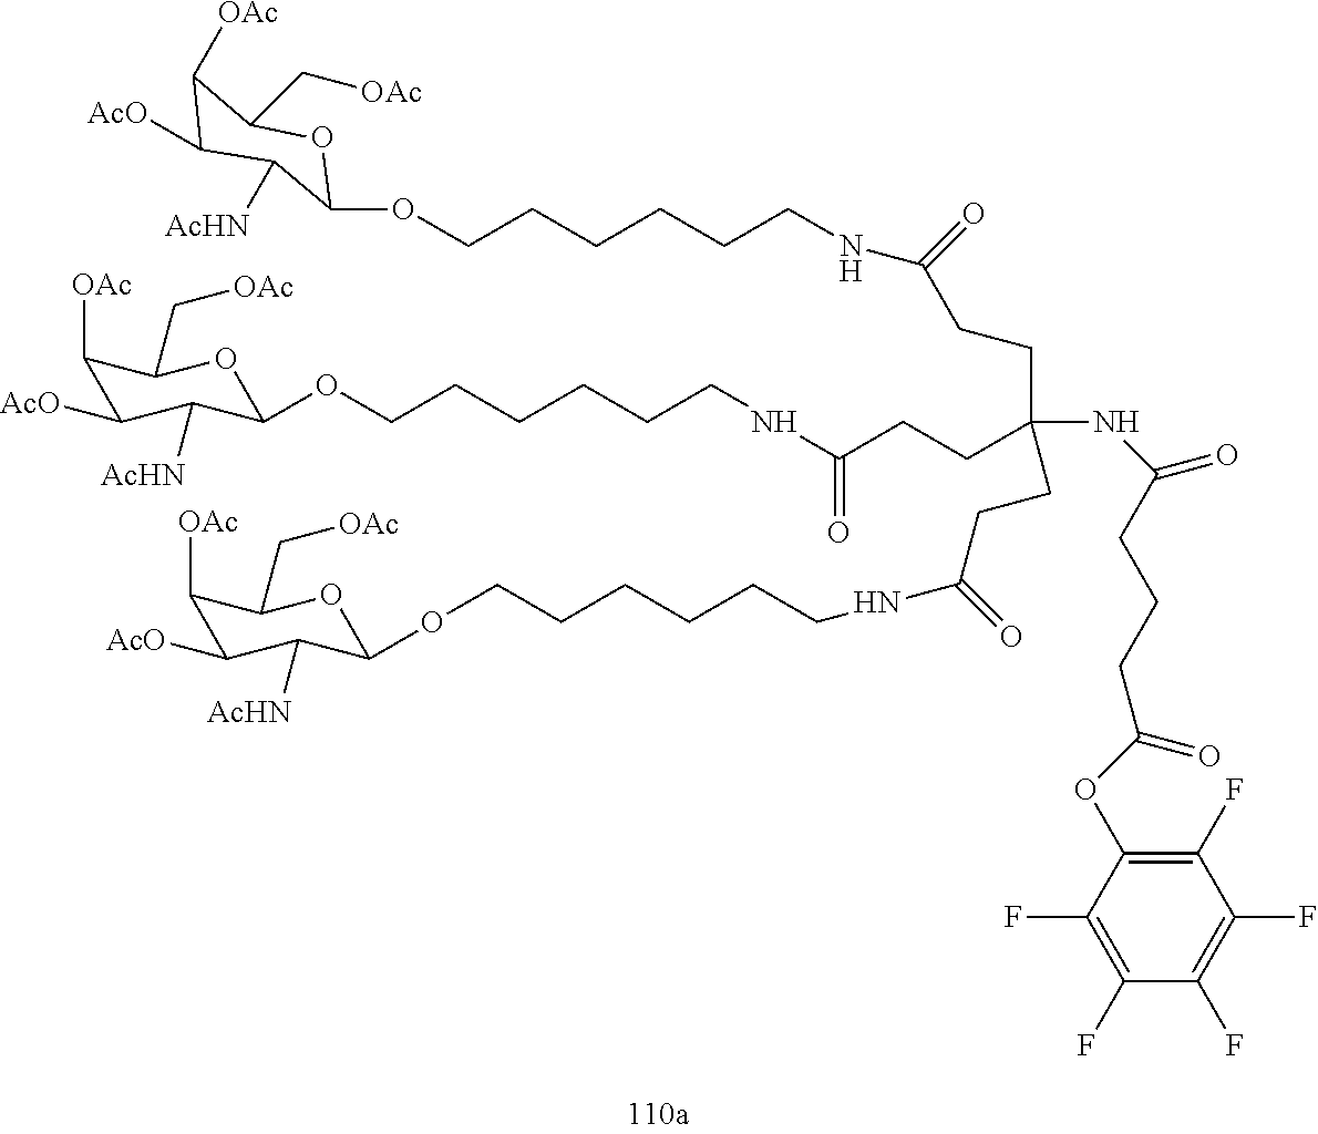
C1([OAc])C([AcO])C([AcHN])C(OCCCCCCNC(CCC(NC(=O)CCCC(OC2=C(F)C(F)=C(F)C(F)=C2F)=O)(CCC(=O)NCCCCCCOC2C([AcHN])C([AcO])C([OAc])C(C[OAc])O2)CCC(=O)NCCCCCCOC2C([AcHN])C([AcO])C([OAc])C(C[OAc])O2)=O)OC1C[OAc]
